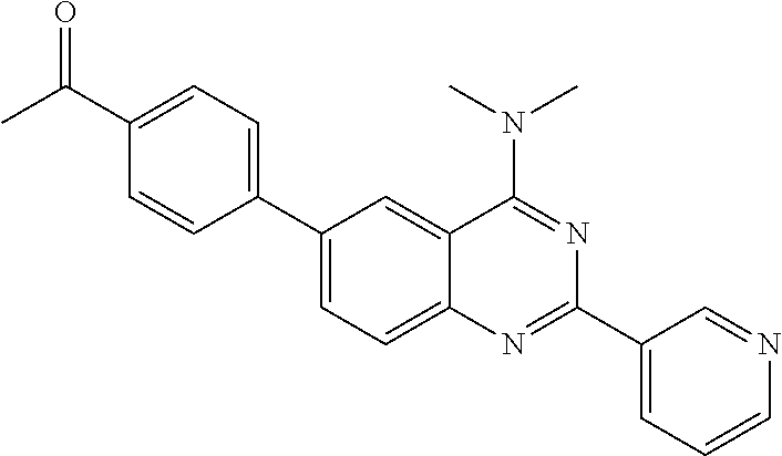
C1(C2=CC=C(C(C)=O)C=C2)=CC=C2C(=C1)C(N(C)C)=NC(C1=CC=CN=C1)=N2
